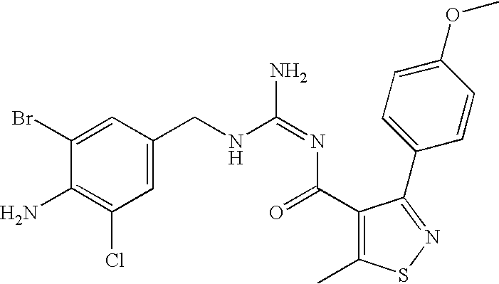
C1=C(CNC(=NC(=O)C2=C(C)SN=C2C2=CC=C(OC)C=C2)N)C=C(Br)C(N)=C1Cl
